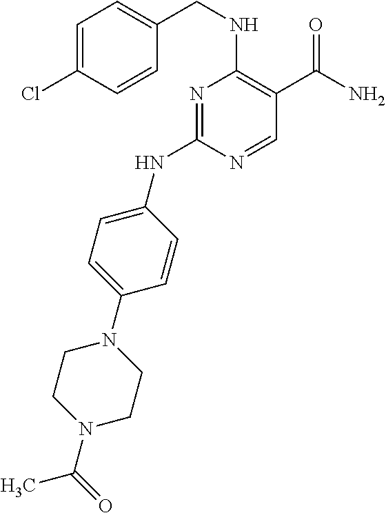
N1=C(NC2=CC=C(N3CCN(C(C)=O)CC3)C=C2)N=CC(C(N)=O)=C1NCC1=CC=C(Cl)C=C1
